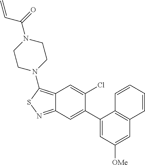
C12=C(N3CCN(C(=O)C=C)CC3)SN=C1C=C(C1=CC([OMe])=CC3=C1C=CC=C3)C(Cl)=C2
